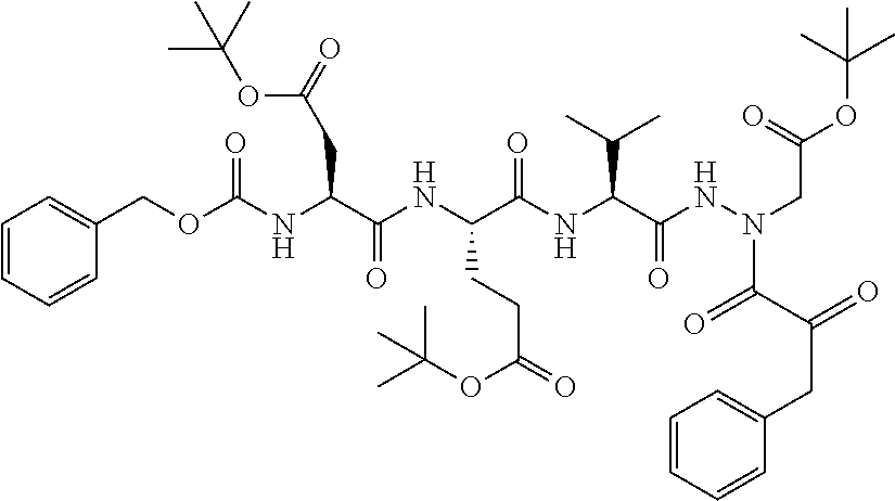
C1=CC=CC(COC(NC(C(NC(C(NC(C(NN(CC(OC(C)(C)C)=O)C(C(=O)CC2=CC=CC=C2)=O)=O)C(C)C)=O)CCC(=O)OC(C)(C)C)=O)CC(=O)OC(C)(C)C)=O)=C1
